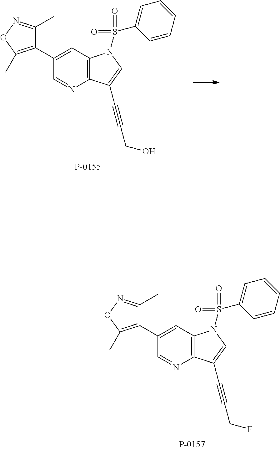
C1(C)=NOC(C)=C1C1=CC2=C(N=C1)C(C#CCF)=CN2S(C1=CC=CC=C1)(=O)=O.C1(C)=NOC(C)=C1C1=CC2=C(N=C1)C(C#CCO)=CN2S(C1=CC=CC=C1)(=O)=O
